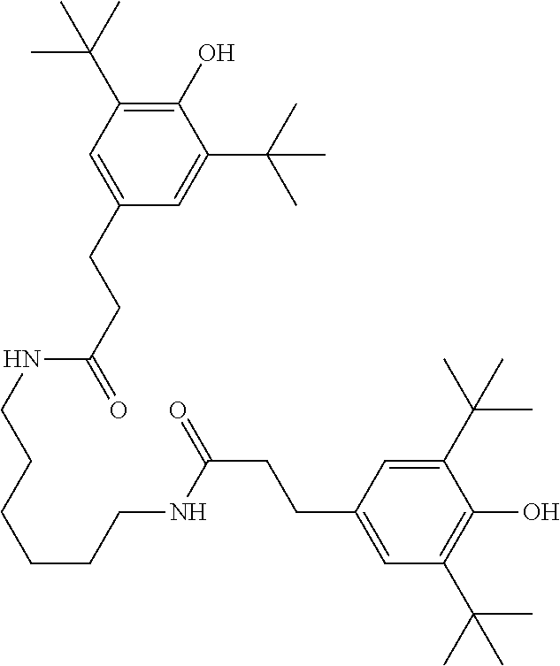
C1(O)=C(C(C)(C)C)C=C(CCC(=O)NCCCCCCNC(CCC2=CC(C(C)(C)C)=C(O)C(C(C)(C)C)=C2)=O)C=C1C(C)(C)C
